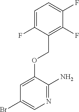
C1=C(F)C(F)=C(COC2=CC(Br)=CN=C2N)C(F)=C1
